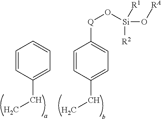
C1=CC(CC)=CC=C1.C1=CC(CC)=CC=C1[Q]O[Si](O[RA])([R1])[R2]
